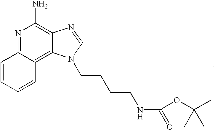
N1=C2C(=C3C(=C1N)N=CN3CCCCNC(OC(C)(C)C)=O)C=CC=C2
